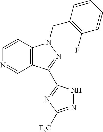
C1=CC2=C(C=N1)C(C1=NC([F3C])=NN1)=NN2CC1=C(F)C=CC=C1
